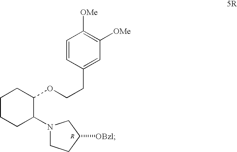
N1(C2C(OCCC3=CC([OMe])=C([OMe])C=C3)CCCC2)CCC([OBzl])C1.[R]
